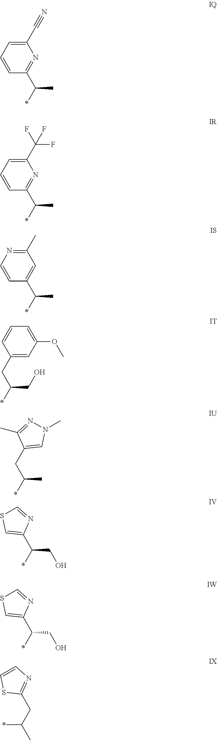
C1=C(OC)C=C(CC(*)CO)C=C1.C1(CC(*)C)=CN(C)N=C1C.C1(C#N)=CC=CC(C(*)C)=N1.C1(C(F)(F)F)=CC=CC(C(*)C)=N1.C1(C)=NC=CC(C(*)C)=C1.C1(C(CO)*)=CSC=N1.C1(C(CO)*)=CSC=N1.*C(C)CC1=NC=CS1
